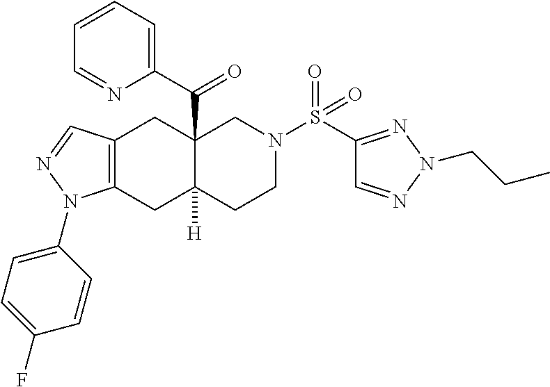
C12=C(CC3([H])C(C(C4=CC=CC=N4)=O)(C1)CN(S(C1=NN(CCC)N=C1)(=O)=O)CC3)N(C1=CC=C(F)C=C1)N=C2
